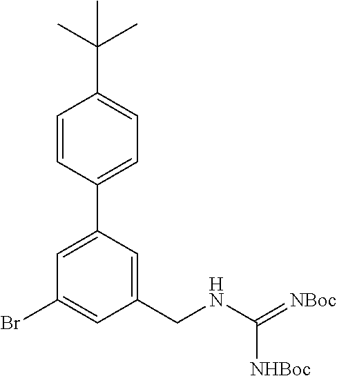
C1=CC(C2=CC(Br)=CC(CNC(=[NBoc])[NHBoc])=C2)=CC=C1C(C)(C)C
